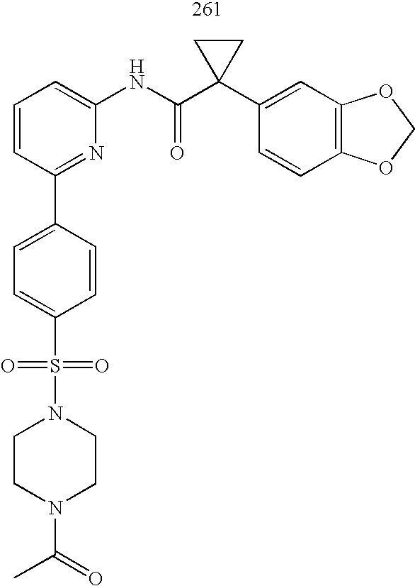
C1=CC=C(NC(C2(C3=CC4=C(C=C3)OCO4)CC2)=O)N=C1C1=CC=C(S(=O)(=O)N2CCN(C(=O)C)CC2)C=C1
